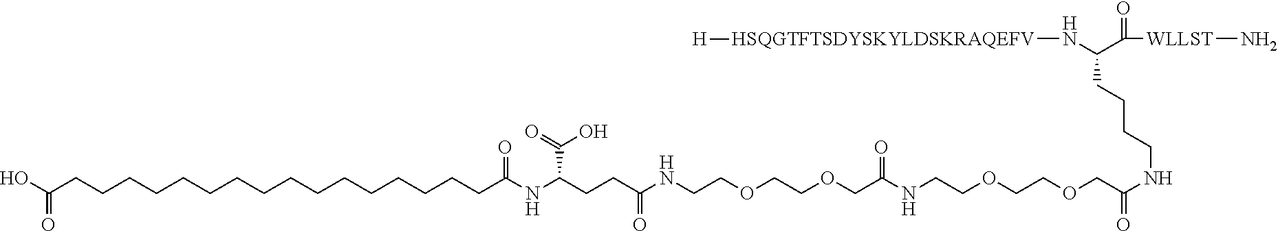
C(CCCCCCCCCCCCCCCCC(NC(CCC(NCCOCCOCC(NCCOCCOCC(NCCCCC(N[HSQGTFTSDYSKYLDSKRAQEFV][H])C(=O)[WLLST]N)=O)=O)=O)C(=O)O)=O)(O)=O
